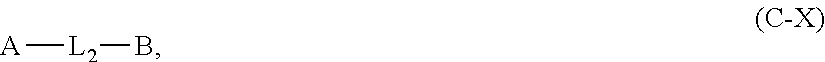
[A][L2]B
